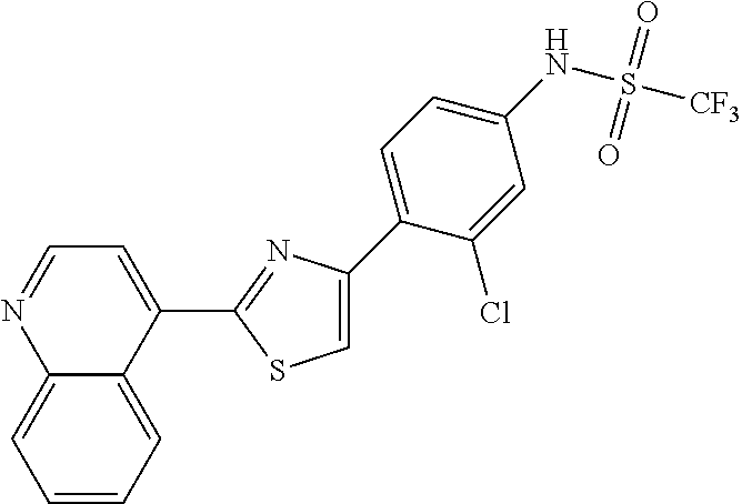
C1=C(C2=CC=C(NS(=O)(=O)[CF3])C=C2Cl)N=C(C2=CC=NC3=CC=CC=C32)S1
